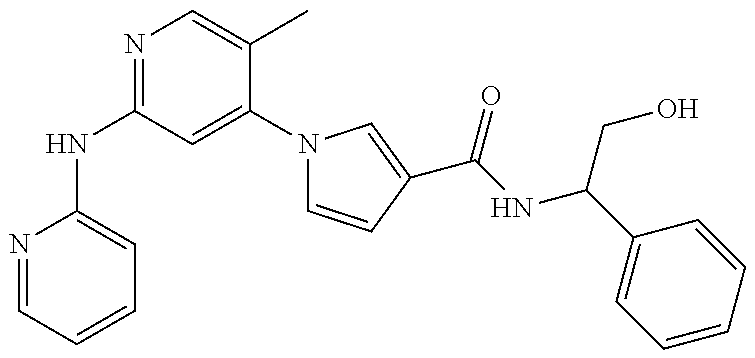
N(C1=NC=C(C)C(N2C=CC(C(NC(C3=CC=CC=C3)CO)=O)=C2)=C1)C1=CC=CC=N1
